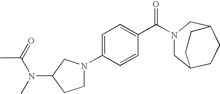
C1=C(N2CCC(N(C(C)=O)C)C2)C=CC(C(N2CC3CCC(C2)CC3)=O)=C1
